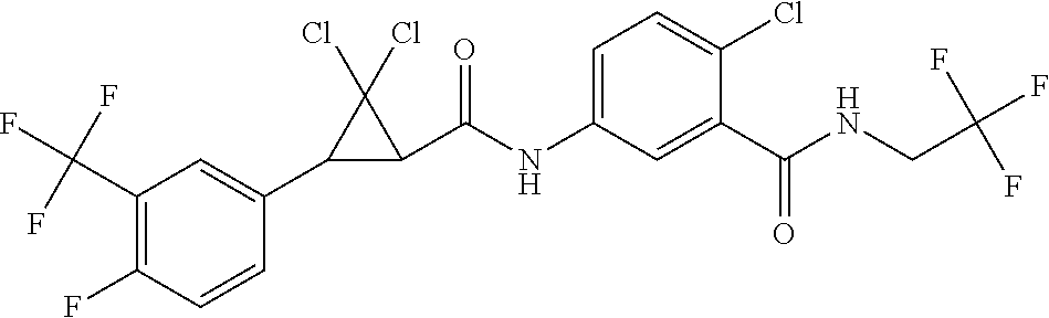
C1(F)=C(C(F)(F)F)C=C(C2C(C(NC3=CC=C(Cl)C(C(NCC(F)(F)F)=O)=C3)=O)C2(Cl)Cl)C=C1
